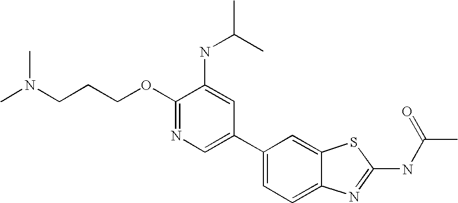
C1(C2=CN=C(OCCCN(C)C)C(NC(C)C)=C2)=CC=C2C(=C1)SC(NC(C)=O)=N2
